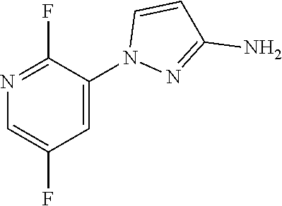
N1=C(F)C(N2C=CC(N)=N2)=CC(F)=C1
